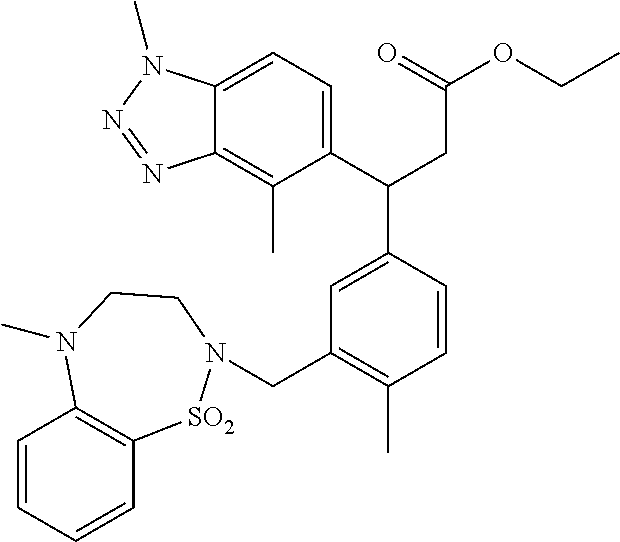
C1(C(CC(OCC)=O)C2=CC(CN3[SO2]C4=C(C=CC=C4)N(C)CC3)=C(C)C=C2)=CC=C2C(=C1C)N=NN2C
